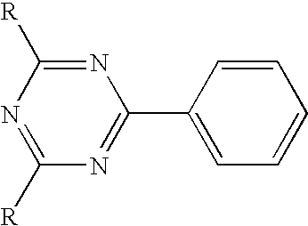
N1=C([R])N=C([R])N=C1C1=CC=CC=C1
